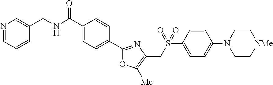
N1=CC=CC(CNC(C2=CC=C(C3=NC(CS(C4=CC=C(N5CC[NMe]CC5)C=C4)(=O)=O)=C([Me])O3)C=C2)=O)=C1
